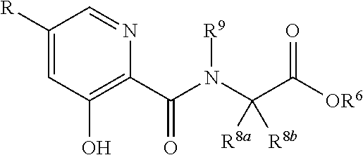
C1([R])=CC(O)=C(C(=O)N(C(C([OR6])=O)([R8a])[R8b])[R9])N=C1
